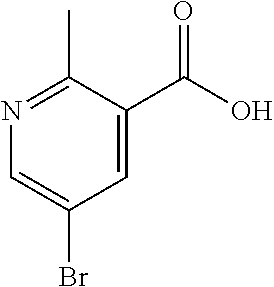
N1=C(C)C(C(=O)O)=CC(Br)=C1
